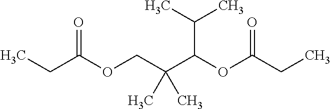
C(C(OCC(C(OC(CC)=O)C(C)C)(C)C)=O)C
